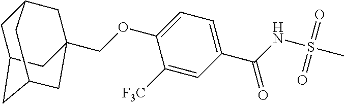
C(OC1=CC=C(C(=O)NS(=O)(=O)C)C=C1[F3C])C12CC3CC(CC(C1)C3)C2
